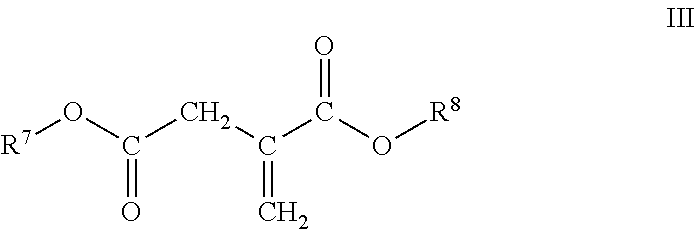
[R7]OC(CC(C(=O)O[R8])=C)=O
